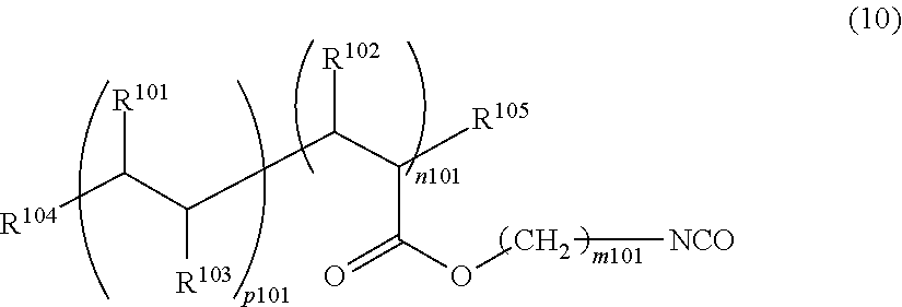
[R101]C([R104])C([R103])C([R102])C(C(=O)OC[NCO])[R105]
